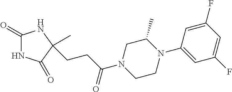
C1(=O)NC(=O)C(C)(CCC(N2CCN(C3=CC(F)=CC(F)=C3)C(C)C2)=O)N1
